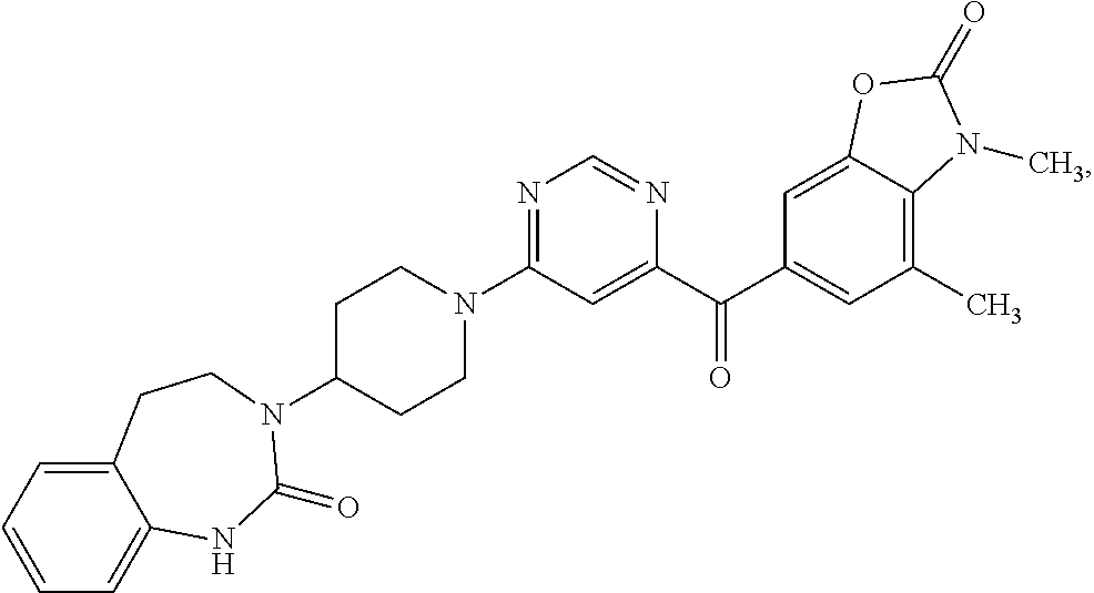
N1=C(N2CCC(N3C(=O)NC4=CC=CC=C4CC3)CC2)C=C(C(C2=CC(C)=C3C(=C2)OC(=O)N3C)=O)N=C1
